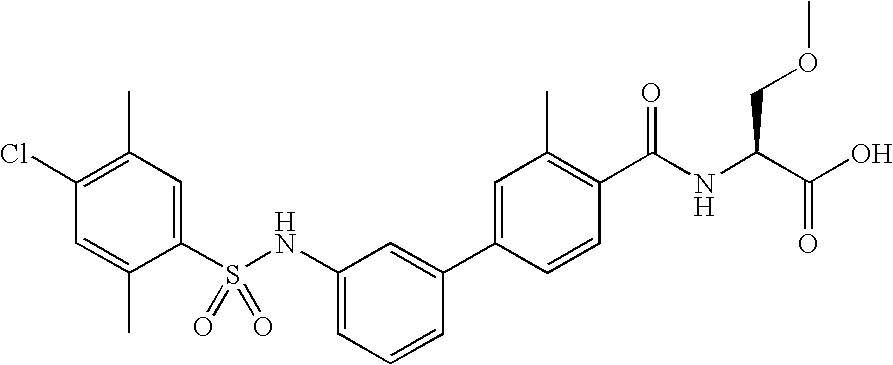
C1(S(NC2=CC=CC(C3=CC(C)=C(C(NC(C(O)=O)COC)=O)C=C3)=C2)(=O)=O)=CC(C)=C(Cl)C=C1C
